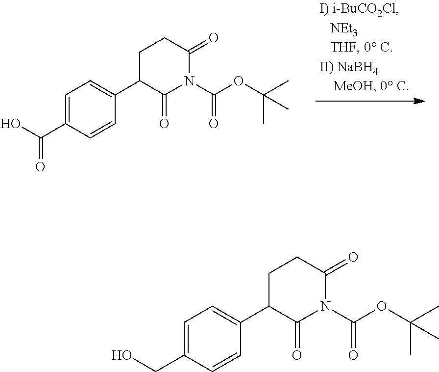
C1=C(C(O)=O)C=CC(C2C(=O)N(C(OC(C)(C)C)=O)C(=O)CC2)=C1.C1=C(CO)C=CC(C2C(=O)N(C(OC(C)(C)C)=O)C(=O)CC2)=C1
